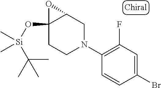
C1(N2CC3C(O[Si](C(C)(C)C)(C)C)(CC2)O3)=C(F)C=C(Br)C=C1
